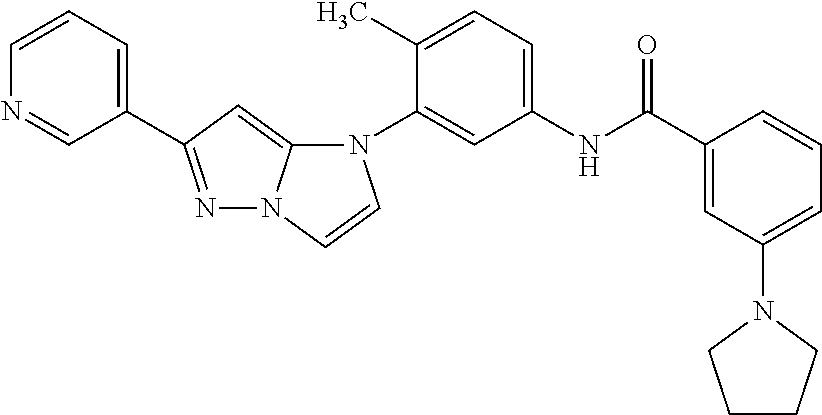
C1(C2=NN3C(=C2)N(C2=CC(NC(C4=CC(N5CCCC5)=CC=C4)=O)=CC=C2C)C=C3)=CC=CN=C1
